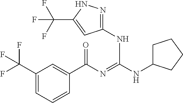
C1(C(F)(F)F)=CC=CC(C(N=C(NC2CCCC2)NC2=NNC(C(F)(F)F)=C2)=O)=C1
